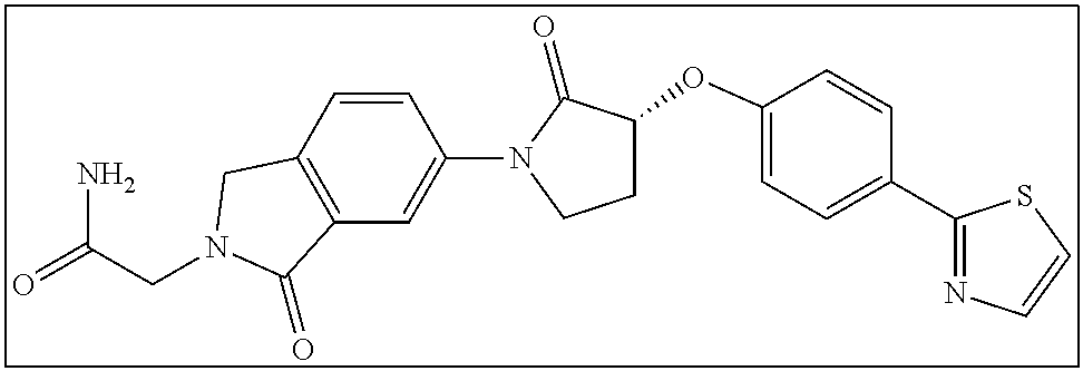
C(CN1CC2=C(C=C(N3C(=O)C(OC4=CC=C(C5=NC=CS5)C=C4)CC3)C=C2)C1=O)(=O)N
